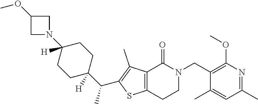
C1(C)=CC(C)=NC(OC)=C1CN1CCC2=C(C(C)=C(C(C)C3([H])CCC(N4CC(OC)C4)([H])CC3)S2)C1=O
